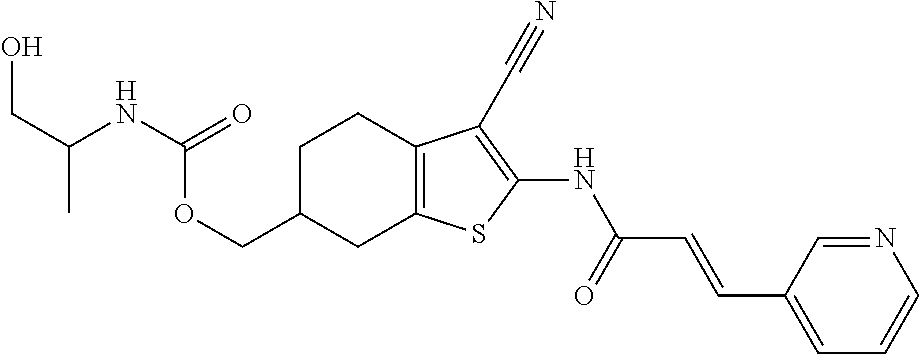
O(CC1CC2=C(CC1)C(C#N)=C(NC(C=CC1=CC=CN=C1)=O)S2)C(=O)NC(CO)C
